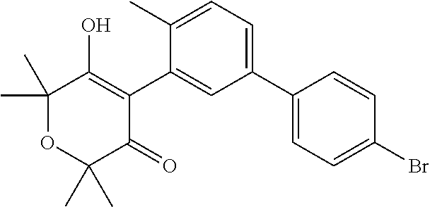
C1(C2=CC=C(C)C(C3=C(O)C(C)(C)OC(C)(C)C3=O)=C2)=CC=C(Br)C=C1
